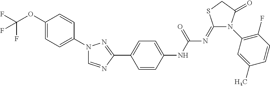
C1(OC(F)(F)F)=CC=C(N2C=NC(C3=CC=C(NC(N=C4N(C5=C(F)C=CC(C)=C5)C(=O)CS4)=O)C=C3)=N2)C=C1
